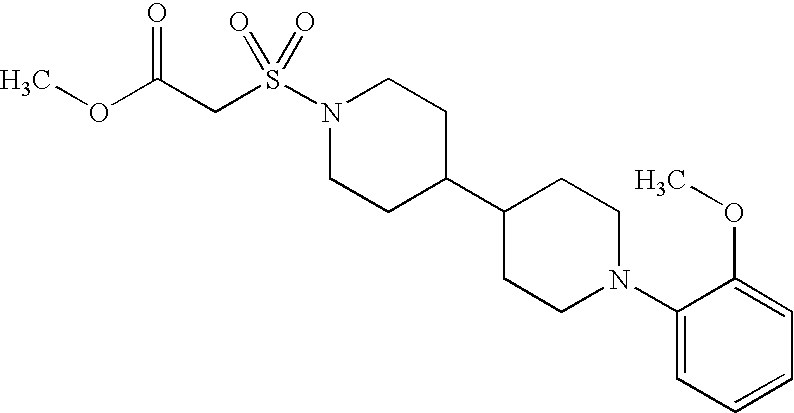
N1(S(CC(OC)=O)(=O)=O)CCC(C2CCN(C3=CC=CC=C3OC)CC2)CC1
